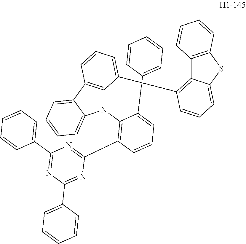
C1(C2=CC=CC=C2)=CC=CC(C2=NC(C3=CC=CC=C3)=NC(C3=CC=CC=C3)=N2)=C1N1C2=C(C=CC=C2C2=C3C4=C(SC3=CC=C2)C=CC=C4)C2=CC=CC=C21
